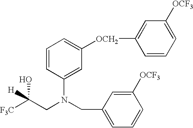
C1=CC(N(CC2=CC=CC([OCF3])=C2)CC(O)([F3C])[H])=CC([OCH2]C2=CC([OCF3])=CC=C2)=C1
